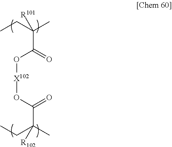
CCC(C)([R101])C(O[X102]OC(=O)C(CC)(C)[R102])=O
